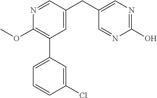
C1(OC)=C(C2=CC=CC(Cl)=C2)C=C(CC2=CN=C(O)N=C2)C=N1
